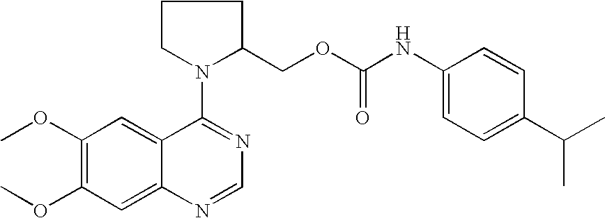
C12=CC(OC)=C(OC)C=C1N=CN=C2N1CCCC1COC(NC1=CC=C(C(C)C)C=C1)=O
